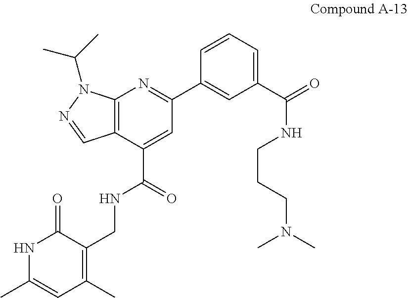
C12=C(C(C(=O)NCC3=C(C)C=C(C)NC3=O)=CC(C3=CC(C(=O)NCCCN(C)C)=CC=C3)=N1)C=NN2C(C)C
